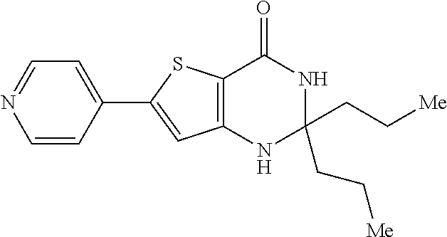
C12=C(NC(CC[Me])(CC[Me])NC1=O)C=C(C1=CC=NC=C1)S2
